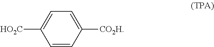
C1=CC([CO2H])=CC=C1[HO2C]
